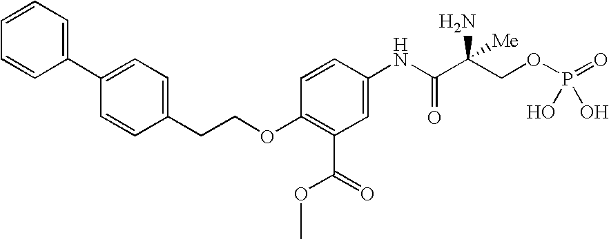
C1=CC=CC(C2=CC=C(CCOC3=C(C(=O)OC)C=C(NC(C(COP(=O)(O)O)(N)[Me])=O)C=C3)C=C2)=C1
